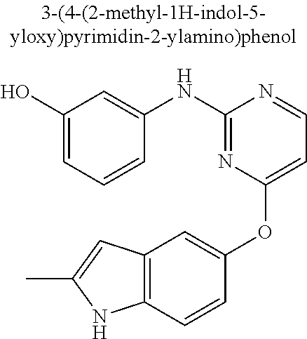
C12=C(C=CC(OC3=CC=NC(NC4=CC(O)=CC=C4)=N3)=C1)NC(C)=C2
